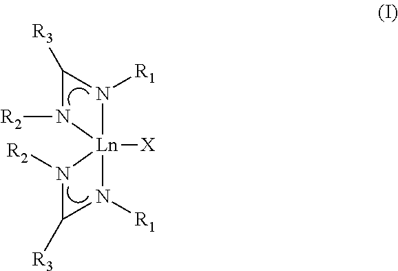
C1([R3])N([R2])[Ln]2([X])(N1[R1])N([R2])C([R3])N2[R1]
